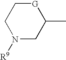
[G]1CCN([R9])CC1C
